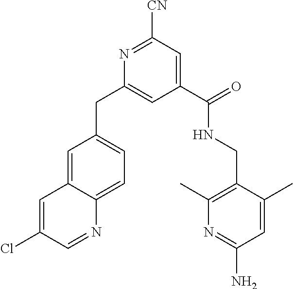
C1=C2C(=CC=C1CC1=CC(C(NCC3=C(C)N=C(N)C=C3C)=O)=CC([CN])=N1)N=CC(Cl)=C2
